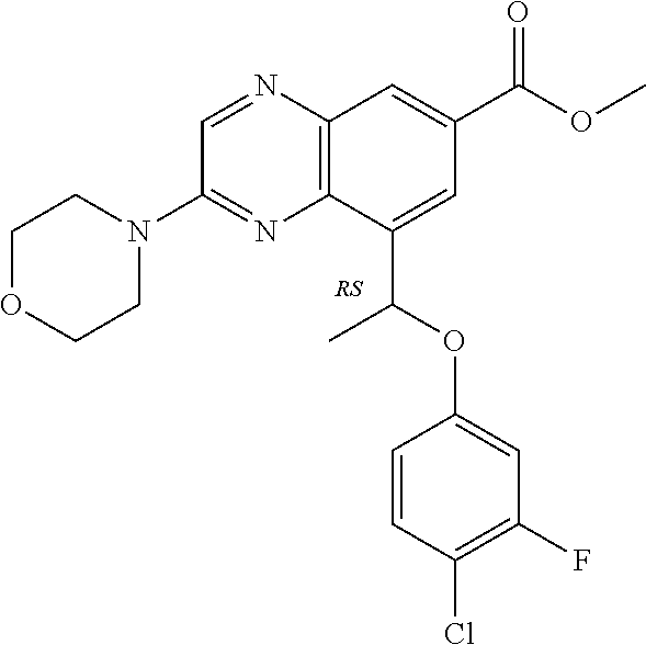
C1=NC2=C(N=C1N1CCOCC1)C(C(OC1=CC(F)=C(Cl)C=C1)C)=CC(C(OC)=O)=C2
